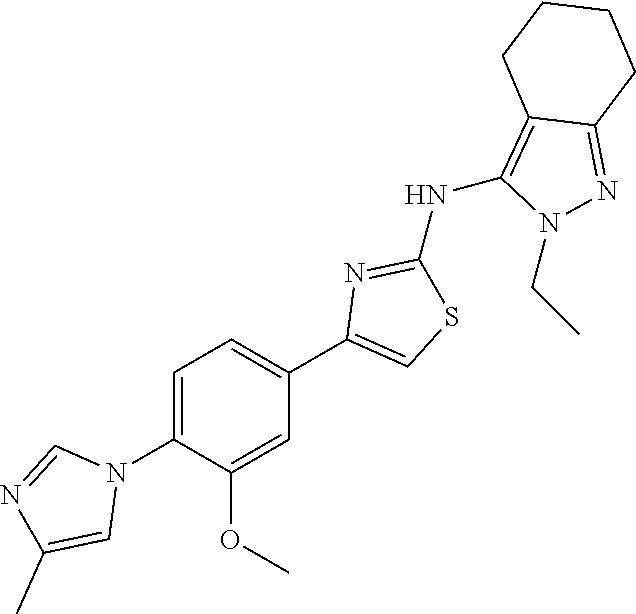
C1(N2C=NC(C)=C2)=CC=C(C2=CSC(NC3=C4C(=NN3CC)CCCC4)=N2)C=C1OC
